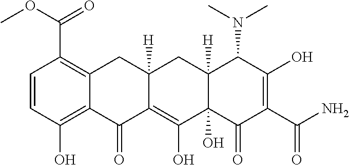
C1=CC(O)=C2C(=C1C(=O)OC)CC1([H])C(=C(O)C3(O)C([H])(C1)C(N(C)C)C(O)=C(C(N)=O)C3=O)C2=O
